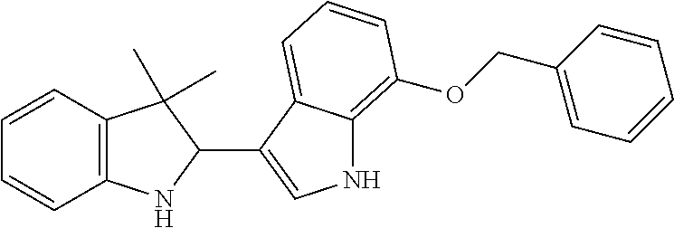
C1=CC2=C(C=C1)NC(C1=CNC3=C(OCC4=CC=CC=C4)C=CC=C13)C2(C)C
